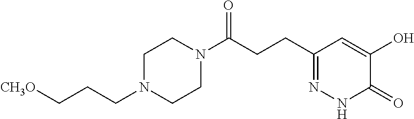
C(CCC1=NNC(=O)C(O)=C1)(=O)N1CCN(CCC[CH3O])CC1
